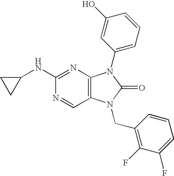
C1(NC2CC2)=NC2=C(C=N1)N(CC1=C(F)C(F)=CC=C1)C(=O)N2C1=CC=CC(O)=C1
